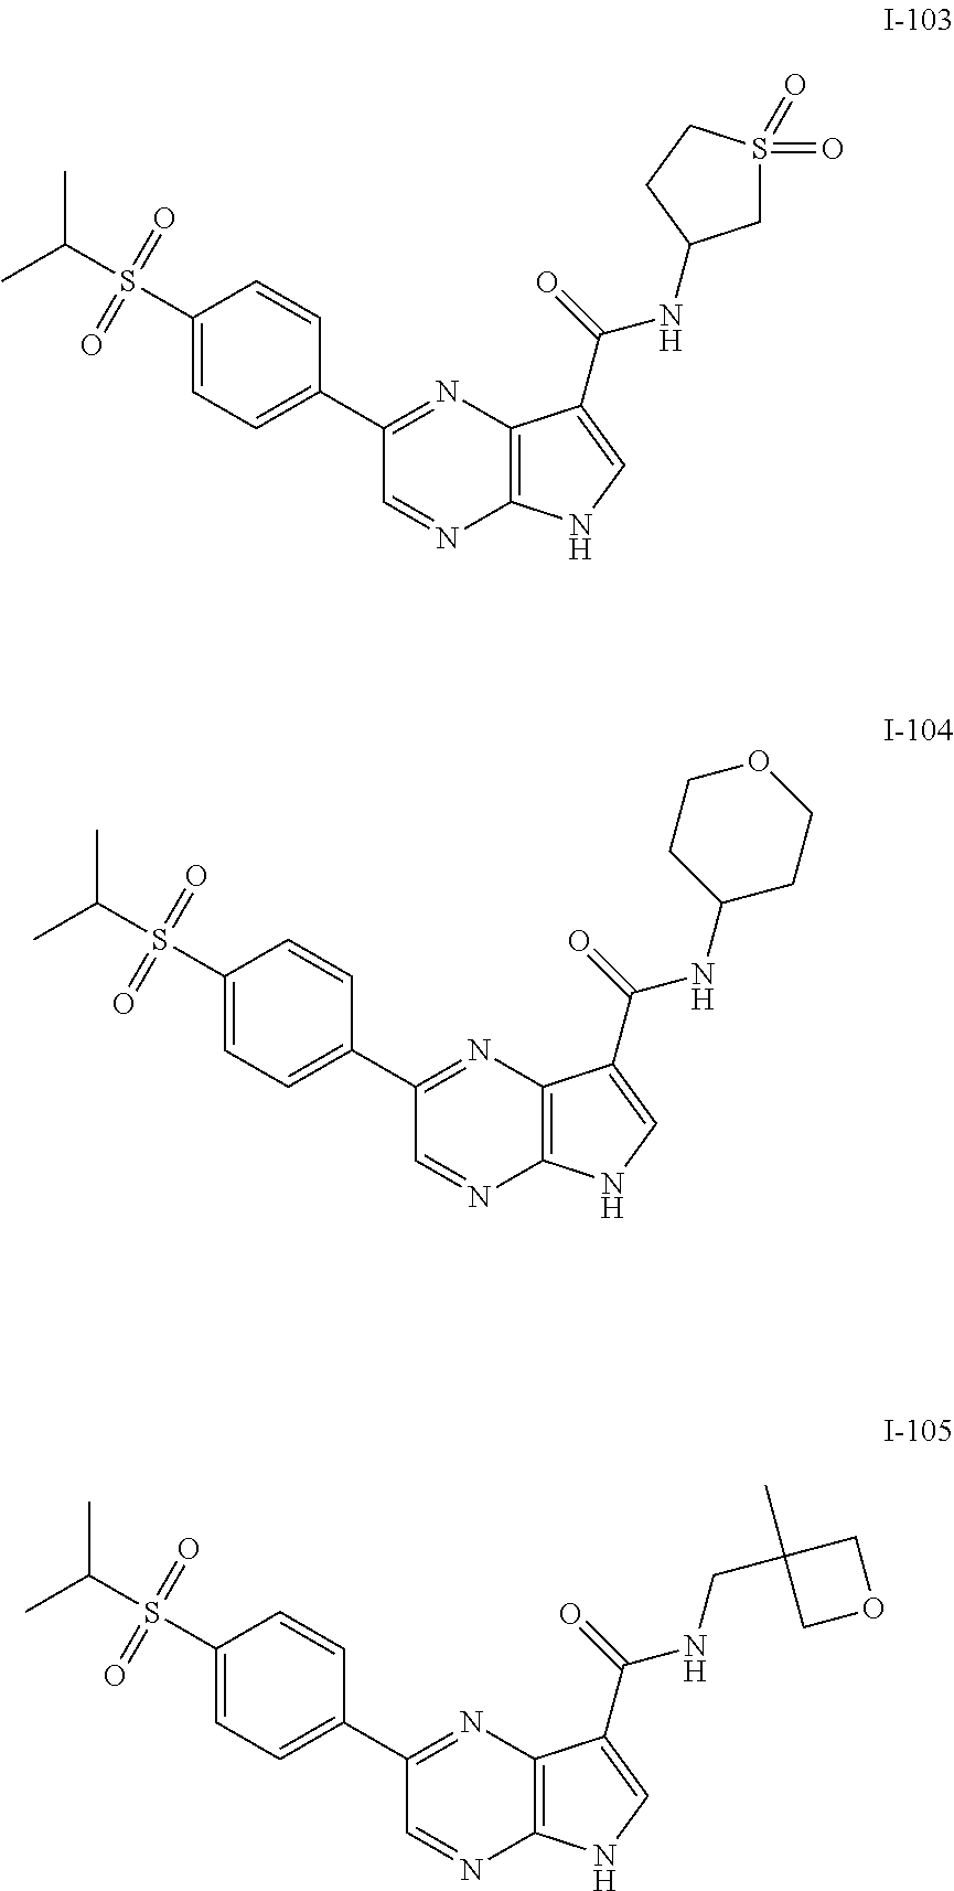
C1(S(C(C)C)(=O)=O)=CC=C(C2=NC3=C(N=C2)NC=C3C(=O)NC2CS(=O)(=O)CC2)C=C1.C1(S(C(C)C)(=O)=O)=CC=C(C2=NC3=C(N=C2)NC=C3C(=O)NC2CCOCC2)C=C1.C1(S(C(C)C)(=O)=O)=CC=C(C2=NC3=C(N=C2)NC=C3C(=O)NCC2(C)COC2)C=C1
